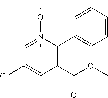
C1(C(OC)=O)=C(C2=CC=CC=C2)N(O)=CC(Cl)=C1
